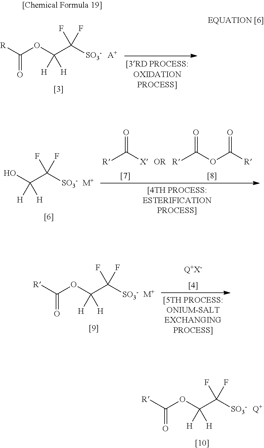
[R]C(OC(C([SO3-])(F)F)([H])[H])=O.[Q+].[R]C(OC(C([SO3-])(F)F)([H])[H])=O.[A+].OC(C([SO3-])(F)F)([H])[H].[M+].[R]C([X])=O.O(C([R])=O)C([R])=O.[OR].[R]C(OC(C([SO3-])(F)F)([H])[H])=O.[M+].[Q+X-]
